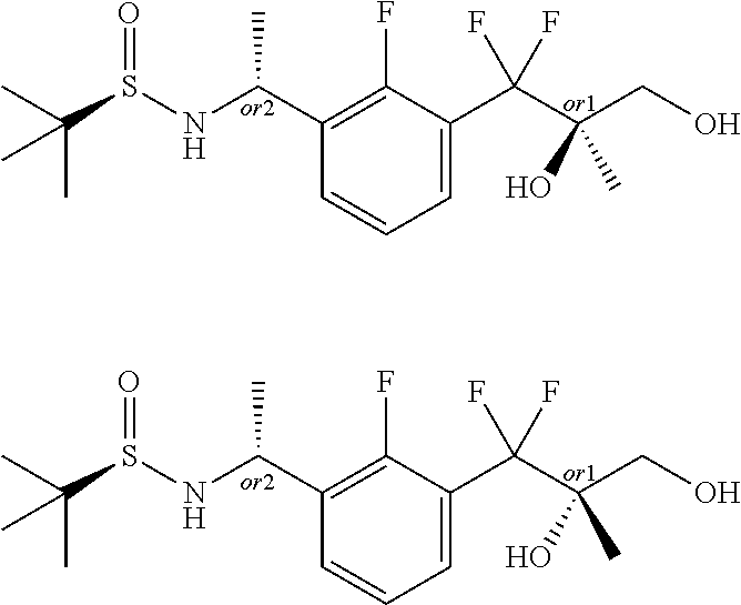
CC(S(NC(C)C1=C(F)C(C(C(CO)(O)C)(F)F)=CC=C1)=O)(C)C.CC(S(NC(C)C1=C(F)C(C(C(CO)(O)C)(F)F)=CC=C1)=O)(C)C
